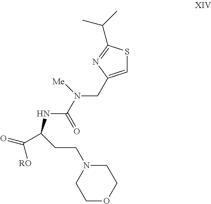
S1C=C(CN(C(NC(C([RO])=O)CCN2CCOCC2)=O)[Me])N=C1C(C)C
